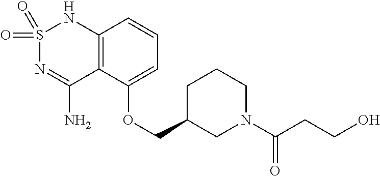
C12=C(C(OCC3CN(C(CCO)=O)CCC3)=CC=C1)C(N)=NS(=O)(=O)N2
